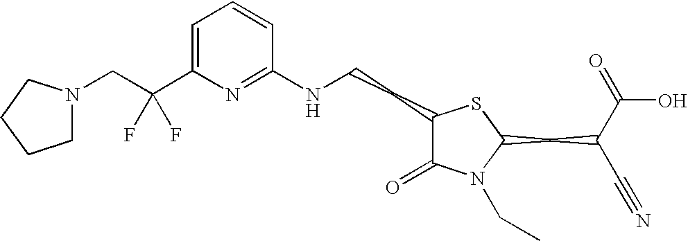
C1=C(C(CN2CCCC2)(F)F)N=C(NCCC2C(=O)N(CC)C(CC(C#N)C(=O)O)S2)C=C1
